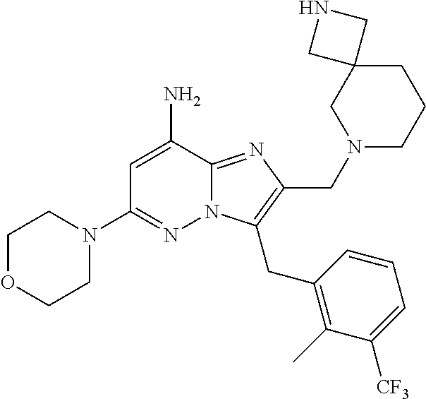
C1=C(N)C2=NC(CN3CCCC4(C3)CNC4)=C(CC3=C(C)C([CF3])=CC=C3)N2N=C1N1CCOCC1
